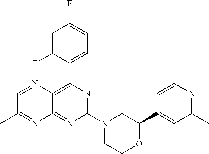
N1=C(N2CC(C3=CC(C)=NC=C3)OCC2)N=C2C(=C1C1=CC=C(F)C=C1F)N=CC(C)=N2
